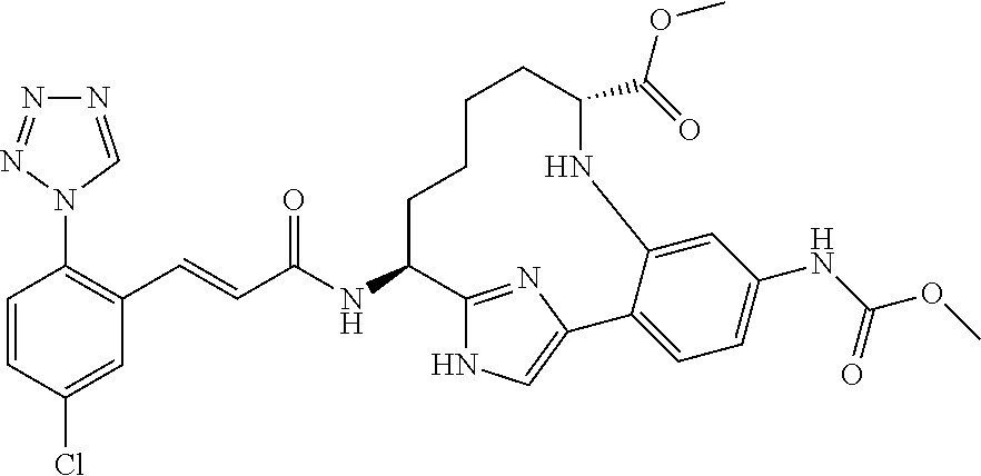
C1=CC(Cl)=CC(C=CC(NC2C3=NC(=CN3)C3=CC=C(NC(OC)=O)C=C3NC(C(=O)OC)CCCC2)=O)=C1N1C=NN=N1
